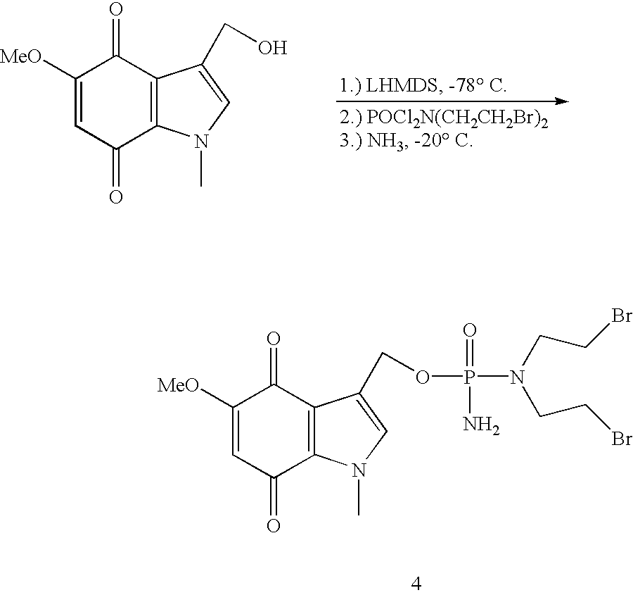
C1(=O)C([MeO])=CC(=O)C2=C1C(CO)=CN2C.C1(=O)C([MeO])=CC(=O)C2=C1C(COP(=O)(N)N(CCBr)CCBr)=CN2C
